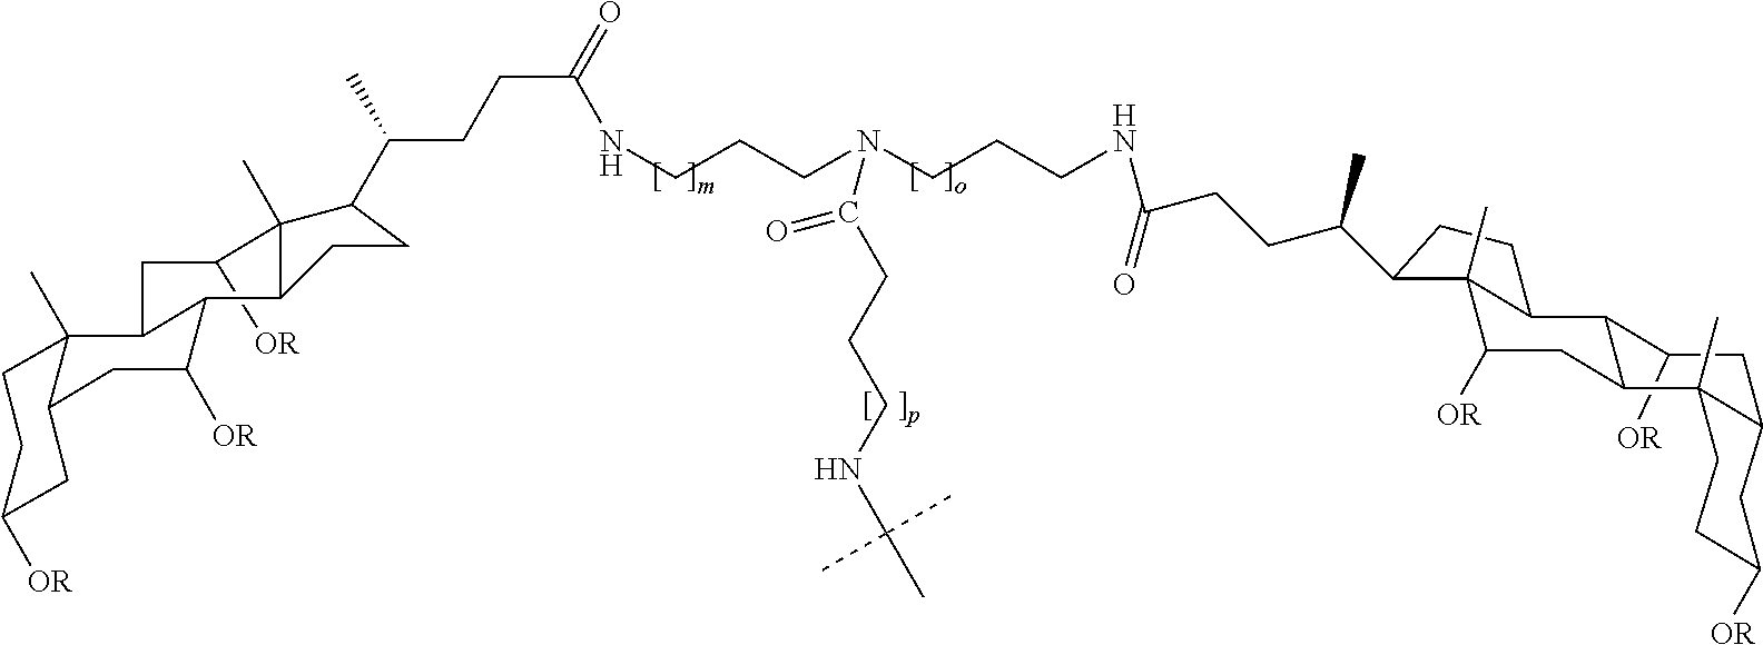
C1([OR])CC2CC([OR])CCC2(C)C2CC([OR])C3(C)C(C12)CCC3C(CCC(NCCCN(CCCNC(CCC(C1C2(C)C([OR])CC3C(C([OR])CC4C3(C)CCC([OR])C4)C2CC1)C)=O)C(=O)CCCNC(C)(C)C)=O)C
